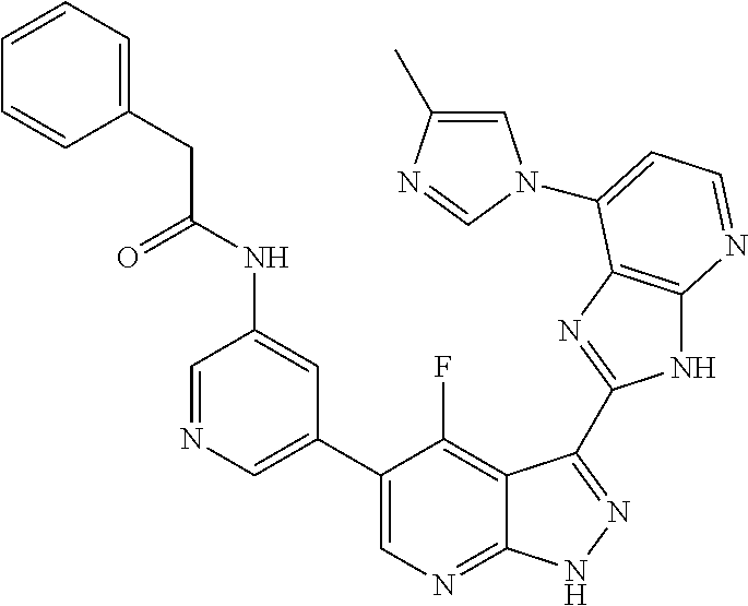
C1=NC=C(C2=CN=C3C(=C2F)C(C2=NC4=C(N2)N=CC=C4N2C=C(C)N=C2)=NN3)C=C1NC(CC1=CC=CC=C1)=O
